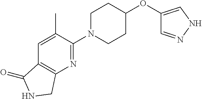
C1(N2CCC(OC3=CNN=C3)CC2)=NC2=C(C=C1C)C(=O)NC2
